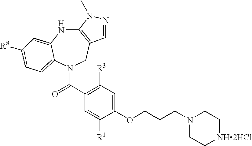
C12=C(CN(C(=O)C3=C([R3])C=C(OCCCN4CC[NH2HCl]CC4)C([R1])=C3)C3=CC=C([R8])C=C3N1)C=NN2C
